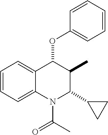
C12=CC=CC=C1N(C(C)=O)C(C1CC1)C(C)C2OC1=CC=CC=C1
